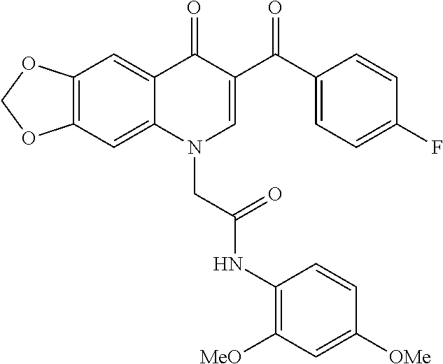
C12=C(C=C3C(=C1)C(=O)C(C(C1=CC=C(F)C=C1)=O)=CN3CC(NC1=C([MeO])C=C([OMe])C=C1)=O)OCO2
